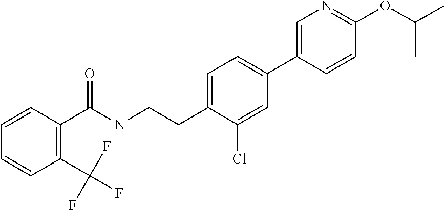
C1=CC(OC(C)C)=NC=C1C1=CC=C(CCNC(C2=C(C(F)(F)F)C=CC=C2)=O)C(Cl)=C1
